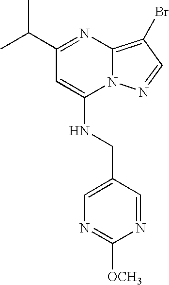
C1(C(C)C)=NC2=C(Br)C=NN2C(NCC2=CN=C([OCH3])N=C2)=C1
